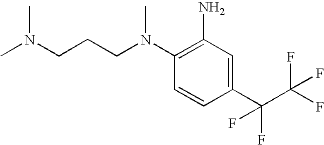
C1(N(C)CCCN(C)C)=C(N)C=C(C(C(F)(F)F)(F)F)C=C1
